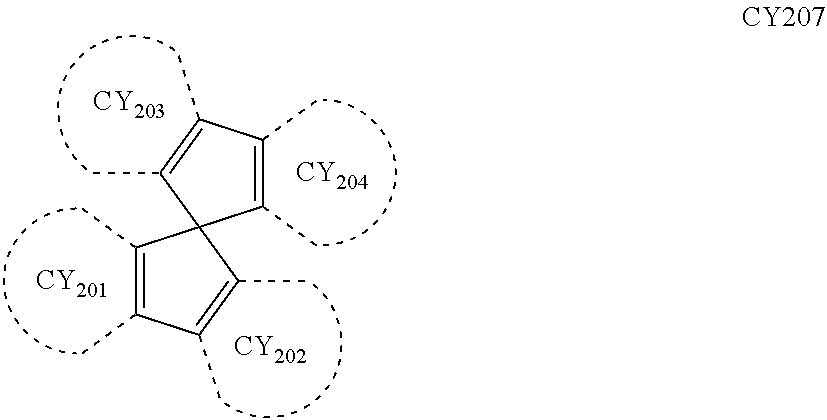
[CY201].[CY202].C1(C)=C(C)C(C)=C(C)C12C(C)=C(C)C(C)=C2C.[CY204].[CY203]
